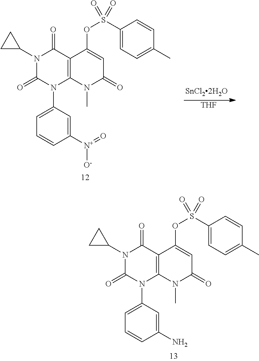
C1([N+](=O)[O-])=CC(N2C3=C(C(=O)N(C4CC4)C2=O)C(OS(C2=CC=C(C)C=C2)(=O)=O)=CC(=O)N3C)=CC=C1.[THF].C1(N)=CC(N2C3=C(C(=O)N(C4CC4)C2=O)C(OS(C2=CC=C(C)C=C2)(=O)=O)=CC(=O)N3C)=CC=C1
